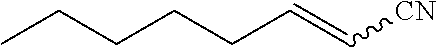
CCCCCC=C[CN]
